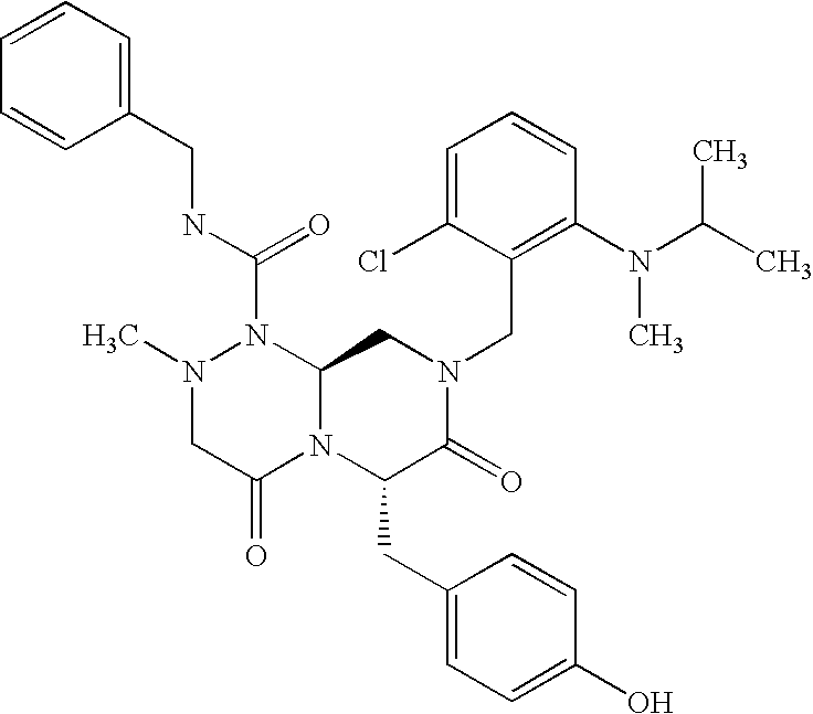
N1(C)CC(=O)N2C(N1C(NCC1=CC=CC=C1)=O)CN(CC1=C(N(C(C)C)C)C=CC=C1Cl)C(=O)C2CC1=CC=C(O)C=C1
